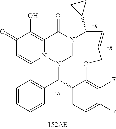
C1(=O)C=CN2C(=C1O)C(=O)N1CN2C(C2=CC=CC=C2)C2=CC=C(F)C(F)=C2OCC=CC1C1CC1.[*S].[*R].[*E]
